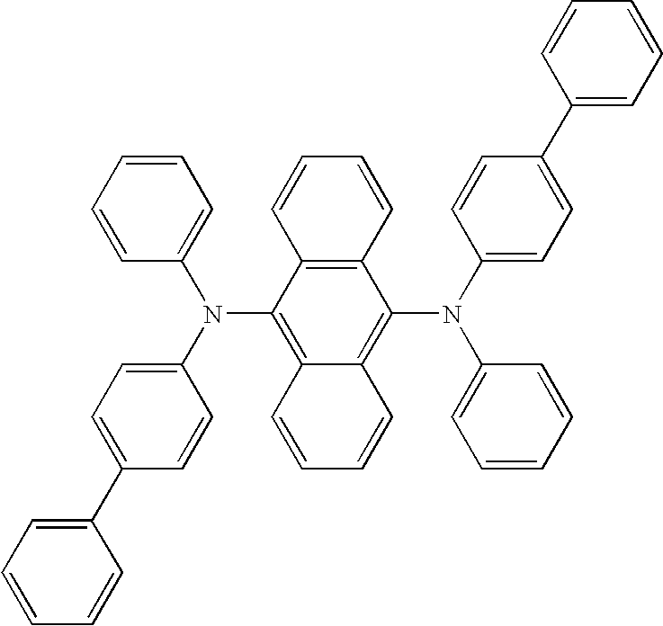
C1=CC=C(N(C2=CC=C(C3=CC=CC=C3)C=C2)C2=C3C(=C(N(C4=CC=C(C5=CC=CC=C5)C=C4)C4=CC=CC=C4)C4=C2C=CC=C4)C=CC=C3)C=C1
